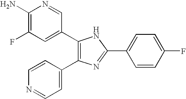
C1(N)=C(F)C=C(C2=C(C3=CC=NC=C3)N=C(C3=CC=C(F)C=C3)N2)C=N1
